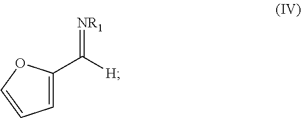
C1=C(C([H])=[NR1])OC=C1
